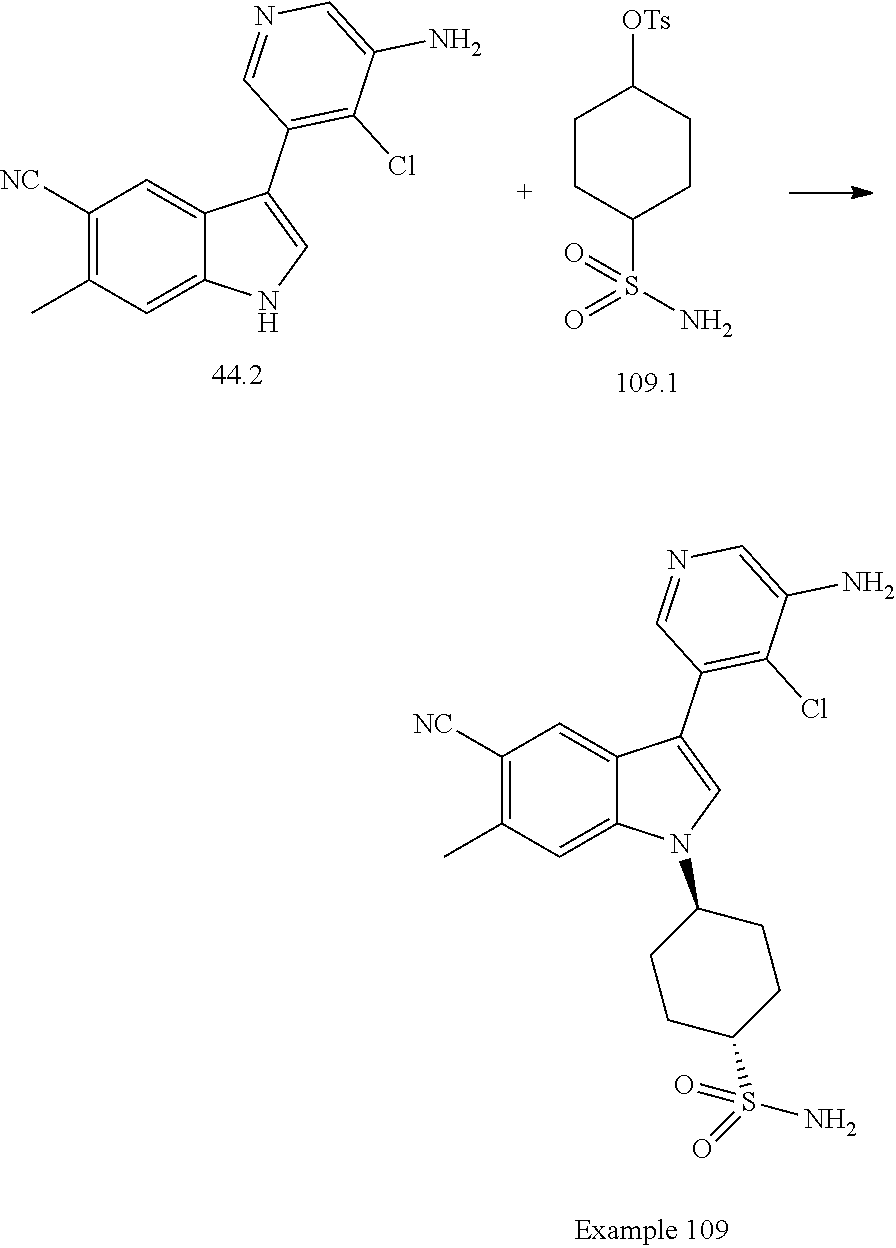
C1([NC])=C(C)C=C2C(=C1)C(C1=C(Cl)C(N)=CN=C1)=CN2C1CCC(S(=O)(N)=O)CC1.C1([NC])=C(C)C=C2C(=C1)C(C1=C(Cl)C(N)=CN=C1)=CN2.C1CC(S(=O)(N)=O)CCC1[OTs]
